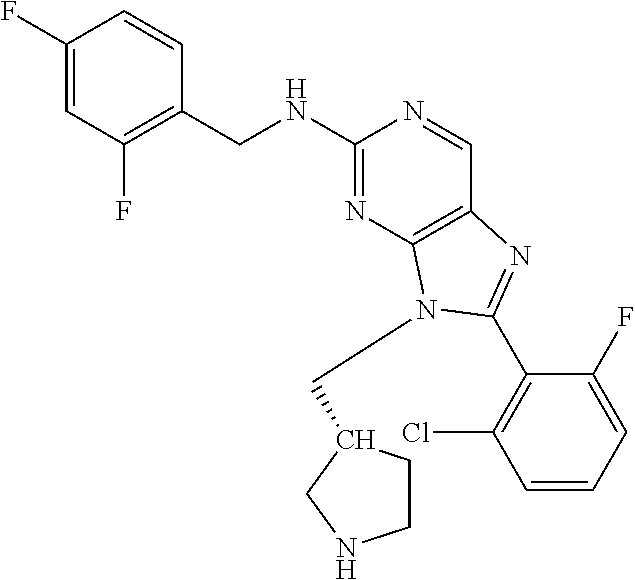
C1(F)=CC(F)=C(CNC2=NC3=C(C=N2)N=C(C2=C(Cl)C=CC=C2F)N3CC2CCNC2)C=C1
